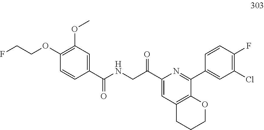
C1(C(NCC(C2=CC3=C(OCCC3)C(C3=CC(Cl)=C(F)C=C3)=N2)=O)=O)=CC(OC)=C(OCCF)C=C1
